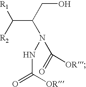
C(C(CO)N(NC(=O)[OR])C(=O)[OR])([R2])[R1]
